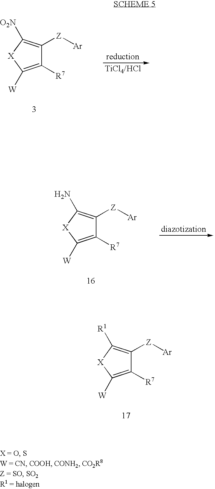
C1([R7])=C([W])[X]C([R1])=C1[Z][Ar].C1([R7])=C([W])[X]C([O2N])=C1[Z][Ar].C1([R7])=C([W])[X]C(N)=C1[Z][Ar]
